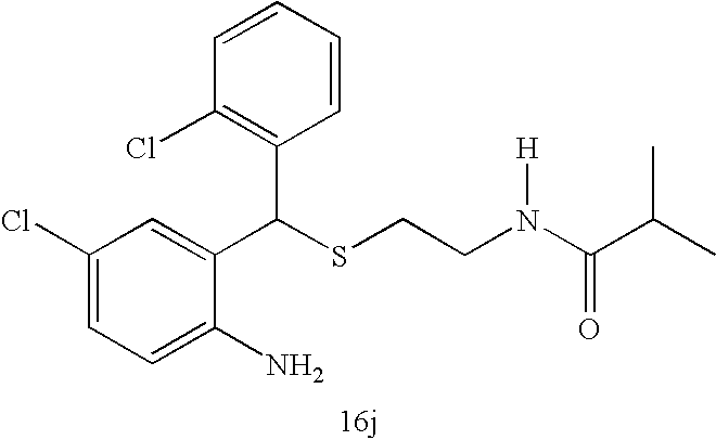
C1=C(N)C(C(SCCN(C(=O)C(C)C)[H])C2=C(Cl)C=CC=C2)=CC(Cl)=C1
